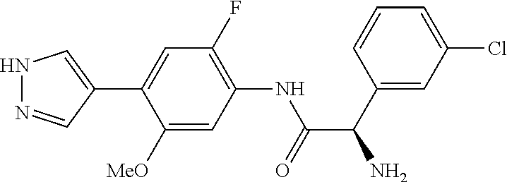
N1N=CC(C2=CC(F)=C(NC(C(N)C3=CC(Cl)=CC=C3)=O)C=C2[MeO])=C1
